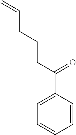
C1=CC=CC(C(CCCC=C)=O)=C1
